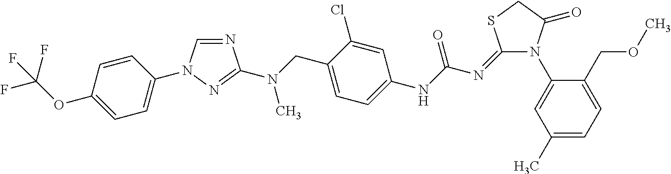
N1(C2=CC(C)=CC=C2COC)C(=O)CSC1=NC(NC1=CC=C(CN(C2=NN(C3=CC=C(OC(F)(F)F)C=C3)C=N2)C)C(Cl)=C1)=O
